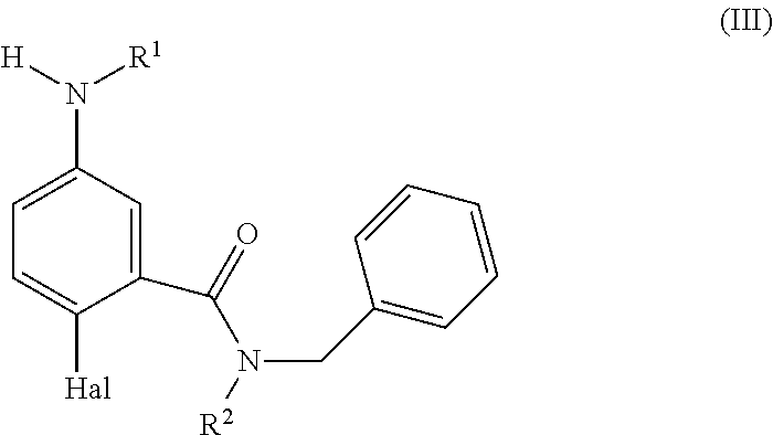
N([R1])(C1=CC=C([Hal])C(C(N(CC2=CC=CC=C2)[R2])=O)=C1)[H]
